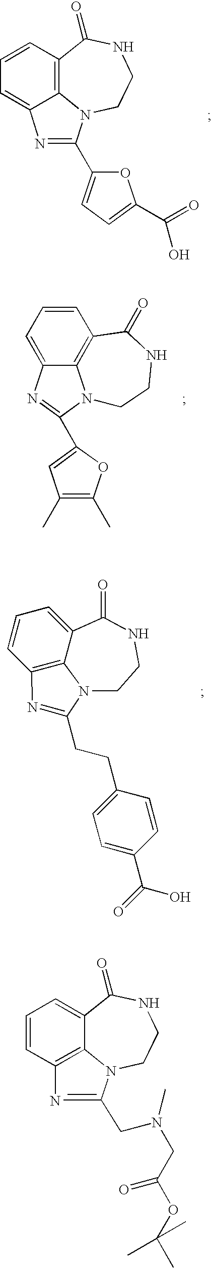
C12=C3C=CC=C1N=C(C1=CC=C(C(=O)O)O1)N2CCNC3=O.C12=C3C=CC=C1C(=O)NCCN2C(CN(C)CC(OC(C)(C)C)=O)=N3.C1=CC=C2C3=C1C(=O)NCCN3C(C1=CC(C)=C(C)O1)=N2.C12=C3C=CC=C1C(=O)NCCN2C(CCC1=CC=C(C(=O)O)C=C1)=N3
